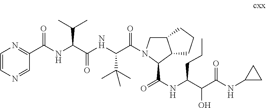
C1=CN=CC(C(NC(C(NC(C(=O)N2CC3C(C2C(NC(C(C(NC2CC2)=O)O)CCC)=O)CCC3)C(C)(C)C)=O)C(C)C)=O)=N1
